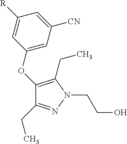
C1(CC)=NN(CCO)C(CC)=C1OC1=CC([CN])=CC([R])=C1
